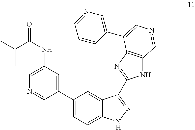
C1(C2=CC(NC(=O)C(C)C)=CN=C2)=CC=C2C(=C1)C(C1=NC3=C(N1)C=NC=C3C1=CN=CC=C1)=NN2
